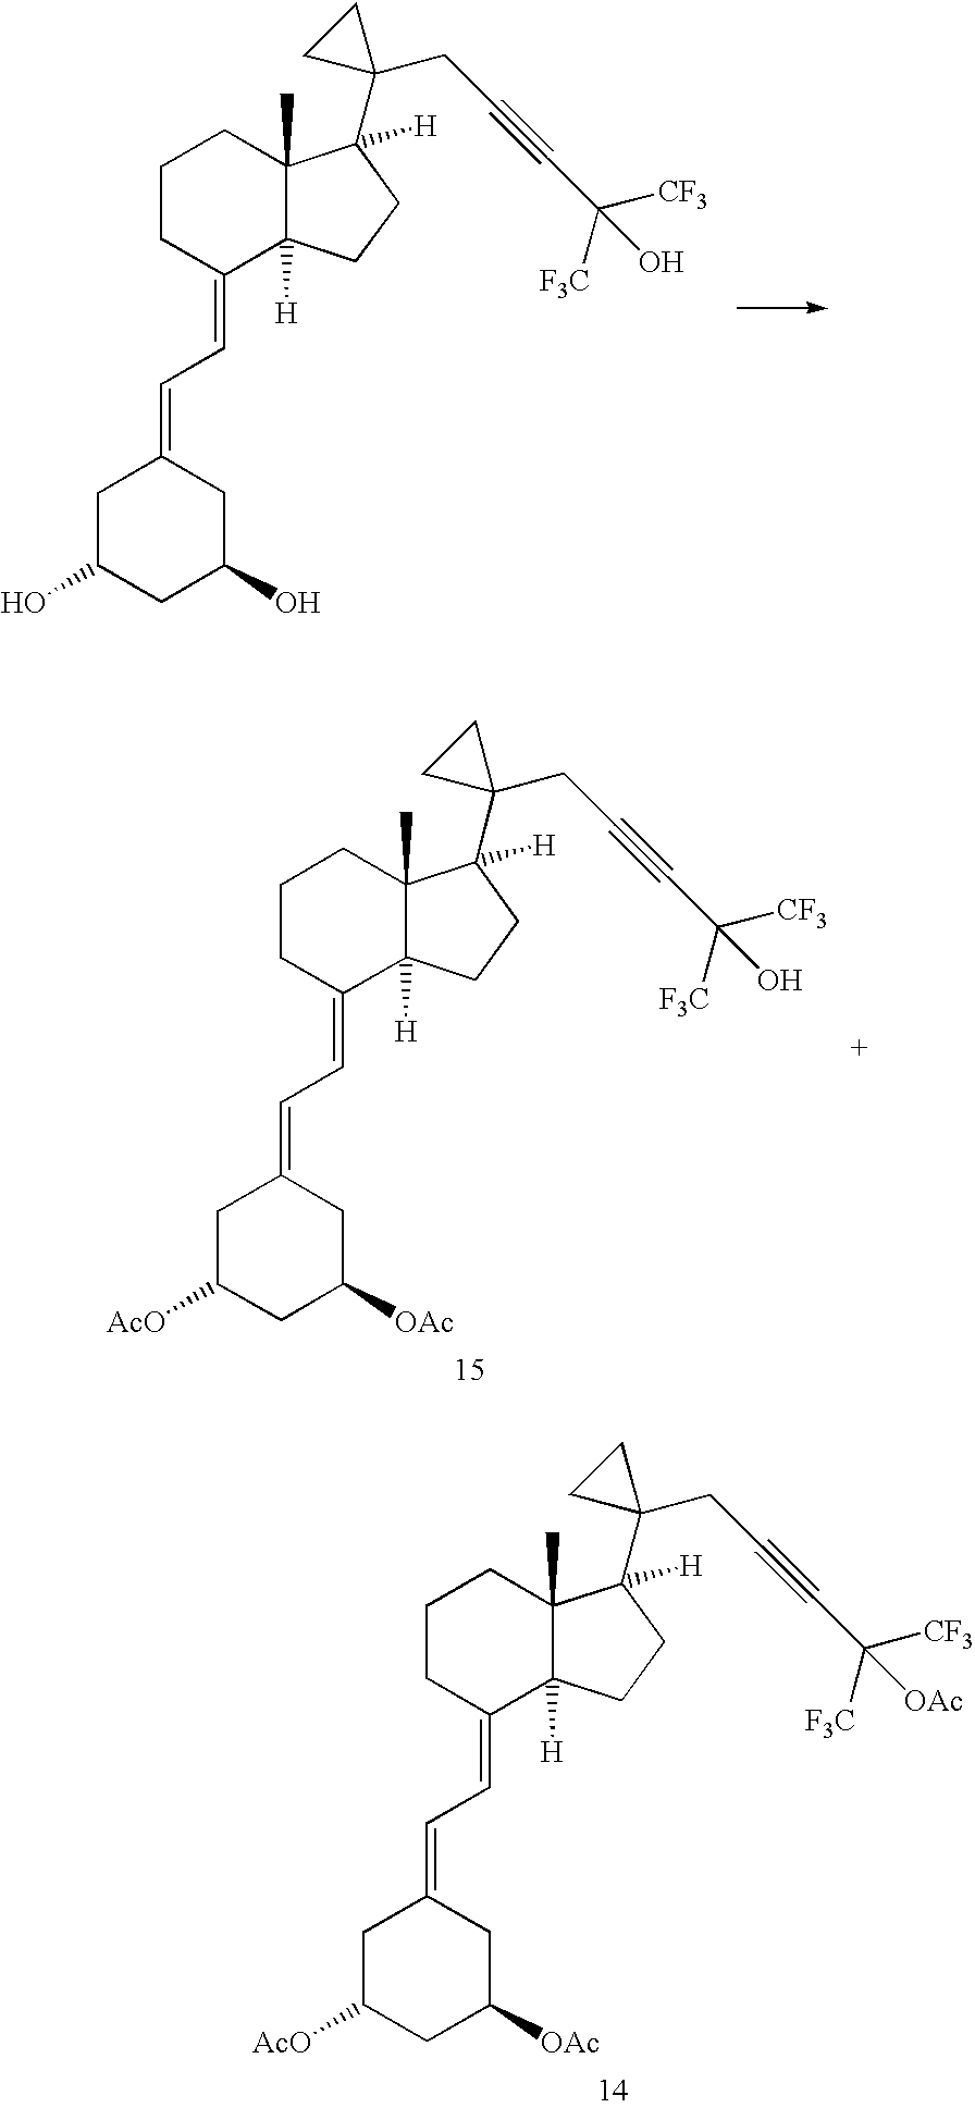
C1C(O)CC(O)CC1=CC=C1C2([H])C(C)(CCC1)C(C1(CC#CC([CF3])(O)[F3C])CC1)([H])CC2.C1C([AcO])CC([OAc])CC1=CC=C1C2([H])C(C)(CCC1)C(C1(CC#CC([CF3])([OAc])[F3C])CC1)([H])CC2.C1C([AcO])CC([OAc])CC1=CC=C1C2([H])C(C)(CCC1)C(C1(CC#CC([CF3])(O)[F3C])CC1)([H])CC2
